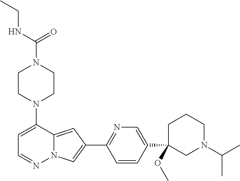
N1(C2=CC=NN3C2=CC(C2=NC=C(C4(OC)CN(C(C)C)CCC4)C=C2)=C3)CCN(C(=O)NCC)CC1
